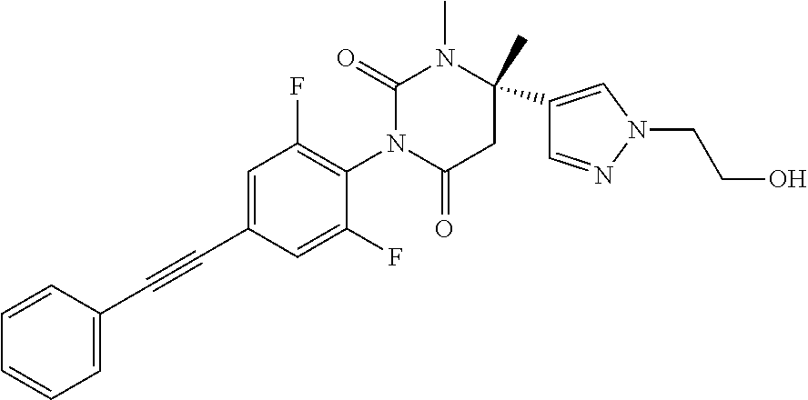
C1=CC=CC=C1C#CC1=CC(F)=C(N2C(=O)CC(C)(C3=CN(CCO)N=C3)N(C)C2=O)C(F)=C1
